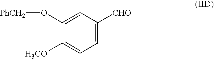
C1(O[PhCH2])=CC([CHO])=CC=C1[H3CO]
